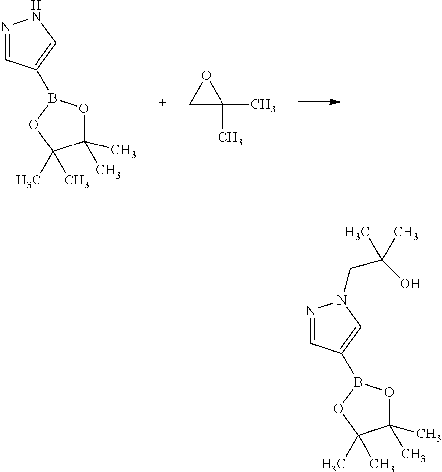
N1=CC(B2OC(C)(C)C(C)(C)O2)=CN1.C1C(C)(C)O1.N1=CC(B2OC(C)(C)C(C)(C)O2)=CN1CC(O)(C)C
